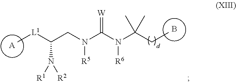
[A].B.C(CN(C(N(C(CC)(C)C)[R6])=[W])[R5])([L1]C)N([R2])[R1]
